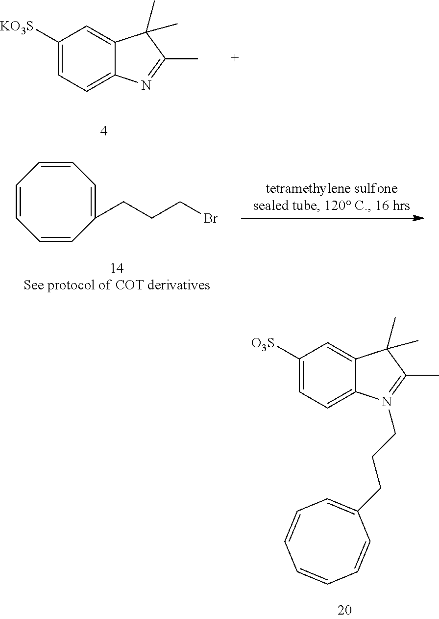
C1([KO3S])=CC=C2C(=C1)C(C)(C)C(C)=N2.C1=CC(CCCBr)=CC=CC=C1.C1([O3S])=CC=C2C(=C1)C(C)(C)C(C)=N2CCCC1=CC=CC=CC=C1
